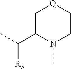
C1C(C(C)[R5])N(C)CC[Q]1
